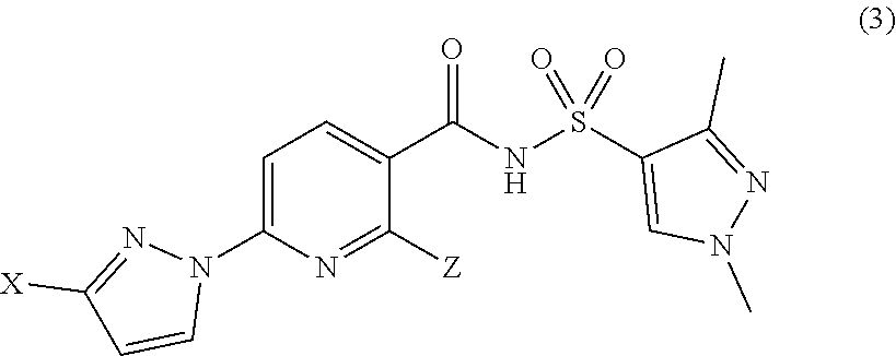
C1=C(N2N=C([X])C=C2)N=C([Z])C(C(NS(C2=CN(C)N=C2C)(=O)=O)=O)=C1
